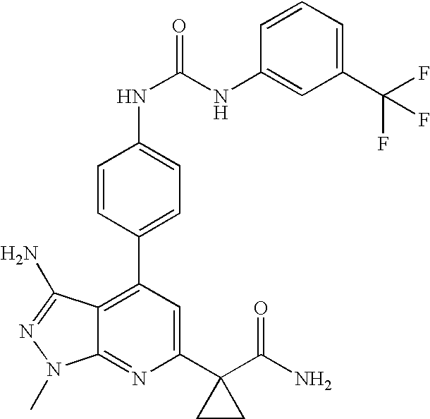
C1=CC(C2=C3C(=NC(C4(C(N)=O)CC4)=C2)N(C)N=C3N)=CC=C1NC(NC1=CC(C(F)(F)F)=CC=C1)=O
